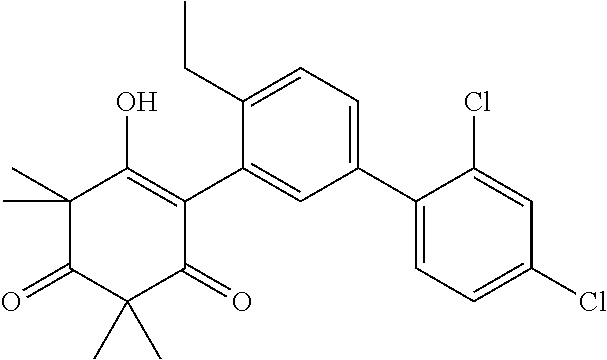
C1(C)(C)C(=O)C(C)(C)C(=O)C(C2=CC(C3=CC=C(Cl)C=C3Cl)=CC=C2CC)=C1O
